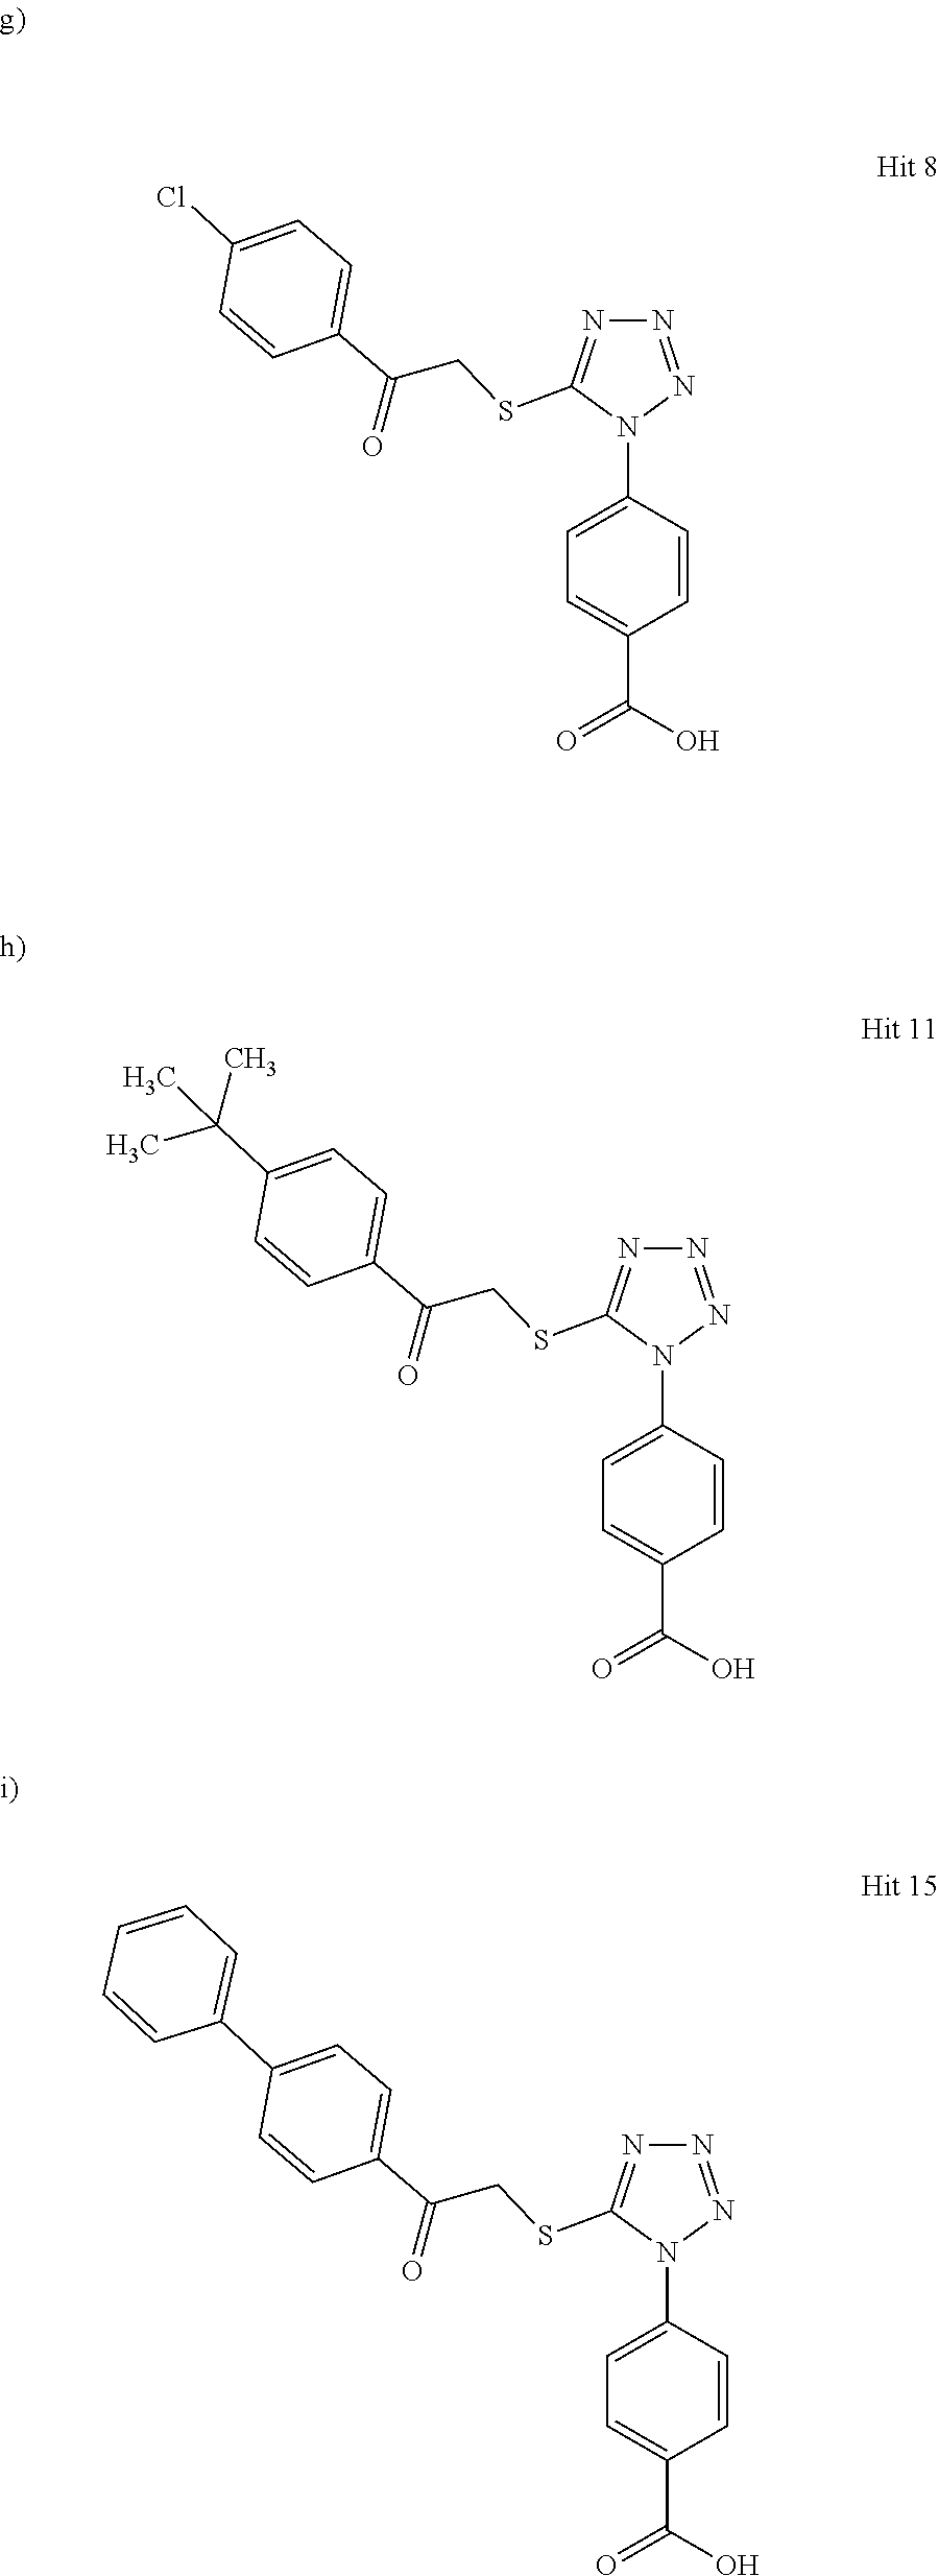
C1=C(C(O)=O)C=CC(N2C(SCC(C3=CC=C(Cl)C=C3)=O)=NN=N2)=C1.C1=C(C(O)=O)C=CC(N2C(SCC(C3=CC=C(C(C)(C)C)C=C3)=O)=NN=N2)=C1.C1=C(C(O)=O)C=CC(N2C(SCC(C3=CC=C(C4=CC=CC=C4)C=C3)=O)=NN=N2)=C1
